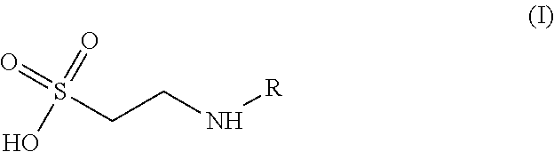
S(CCN[R])(=O)(=O)O
